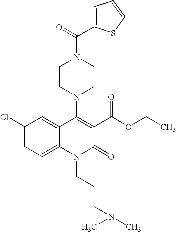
C1(Cl)=CC=C2C(=C1)C(N1CCN(C(=O)C3=CC=CS3)CC1)=C(C(OCC)=O)C(=O)N2CCCN(C)C
